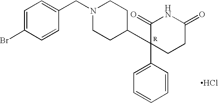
Cl.C1=C(Br)C=CC(CN2CCC(C3(C4=CC=CC=C4)CCC(=O)NC3=O)CC2)=C1
